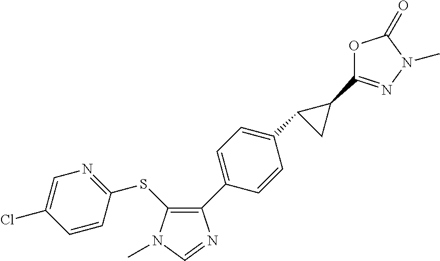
S(C1=C(C2=CC=C(C3CC3C3=NN(C)C(=O)O3)C=C2)N=CN1C)C1=NC=C(Cl)C=C1
